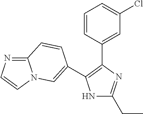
N1C(CC)=NC(C2=CC(Cl)=CC=C2)=C1C1=CN2C(=NC=C2)C=C1
